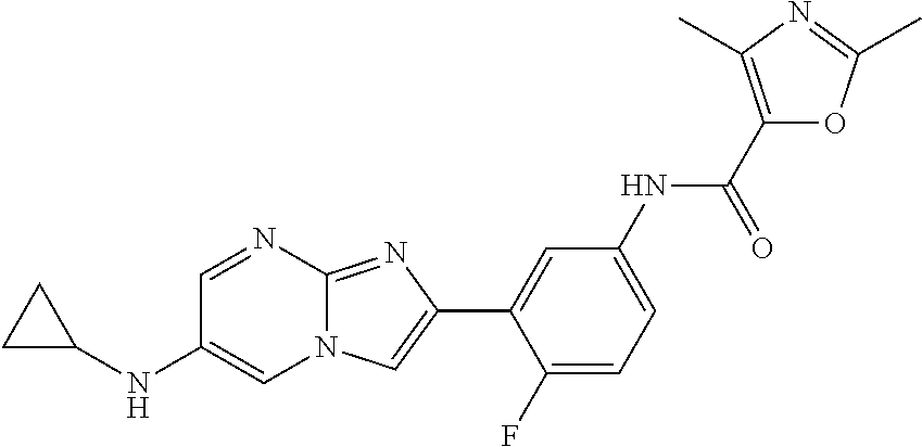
C1(NC2CC2)=CN2C(=NC(C3=CC(NC(=O)C4=C(C)N=C(C)O4)=CC=C3F)=C2)N=C1
